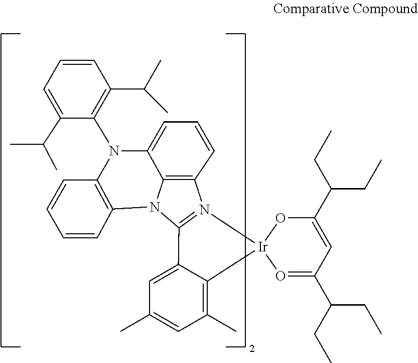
C1=CC=C(C(C)C)C(N2C3=CC=CC4=C3N(C3=C2C=CC=C3)C2=N4[Ir]3(C4=C(C)C=C(C)C=C24)O=C(C(CC)CC)C=C(C(CC)CC)O3)=C1C(C)C
